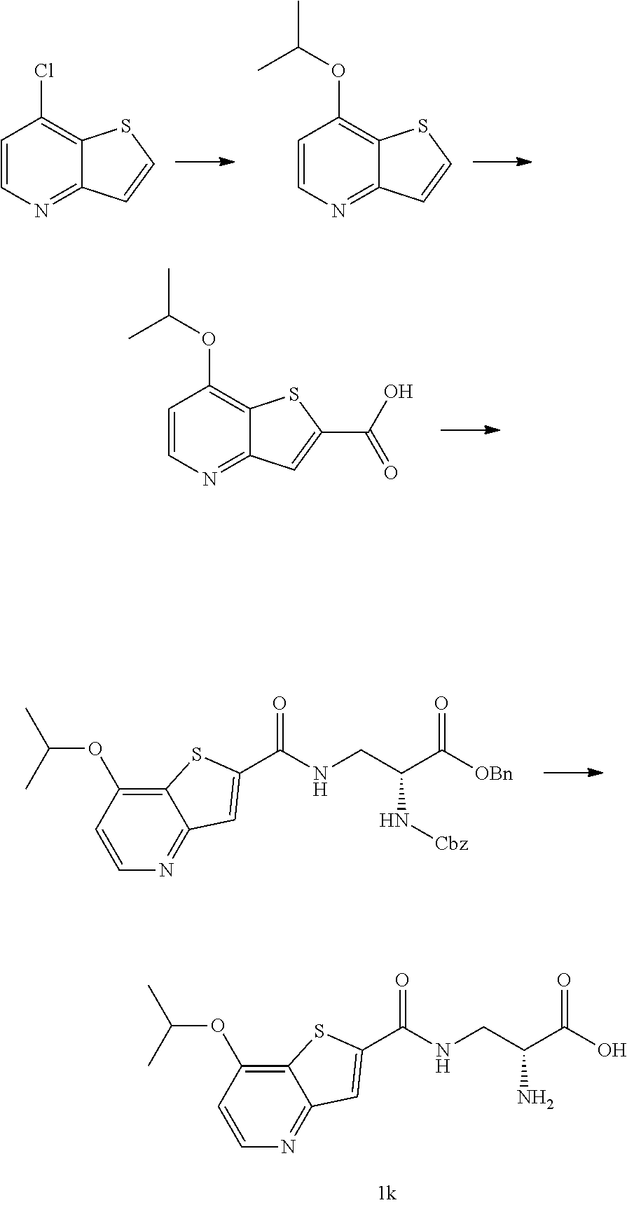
C1=CN=C2C(=C1OC(C)C)SC(C(NCC(C([OBn])=O)N[Cbz])=O)=C2.C1=CN=C2C(=C1Cl)SC=C2.C1=CN=C2C(=C1OC(C)C)SC=C2.C1=CN=C2C(=C1OC(C)C)SC(C(O)=O)=C2.C1=CN=C2C(=C1OC(C)C)SC(C(NCC(C(O)=O)N)=O)=C2
